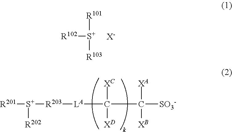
[R102][S+]([R101])[R103].[X-].[R201][S+]([R202])[R203][LA]C([XC])([XD])C([XA])([XB])[SO3-]
